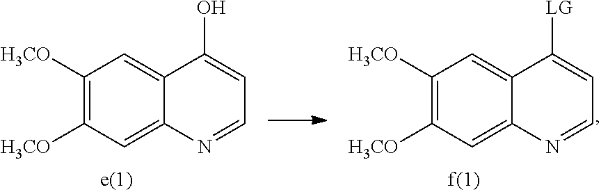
C1=C2C(=CC([H3CO])=C1[H3CO])C(O)=CC=N2.C1=C2C(=CC([H3CO])=C1[H3CO])C([LG])=CC=N2
